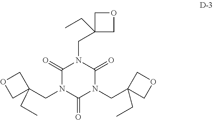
C1(=O)N(CC2(CC)COC2)C(=O)N(CC2(CC)COC2)C(=O)N1CC1(CC)COC1
